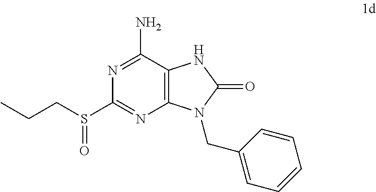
C12=C(C(N)=NC(S(CCC)=O)=N1)NC(=O)N2CC1=CC=CC=C1
